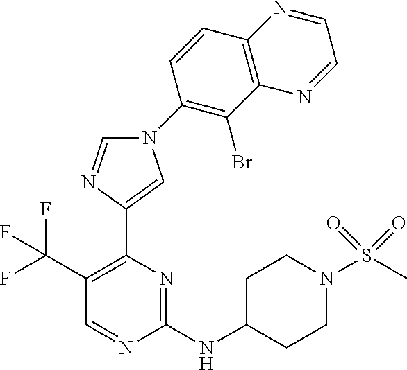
C1=NC(NC2CCN(S(C)(=O)=O)CC2)=NC(C2=CN(C3=C(Br)C4=C(C=C3)N=CC=N4)C=N2)=C1C(F)(F)F
